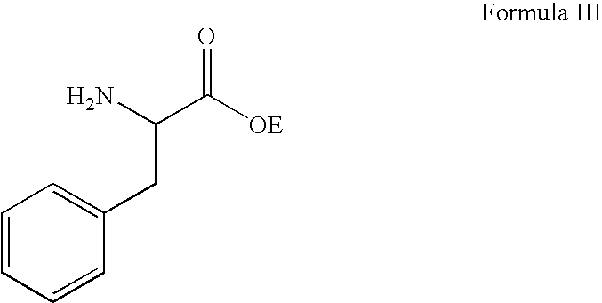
C1=CC=CC(CC(C([OE])=O)N)=C1
